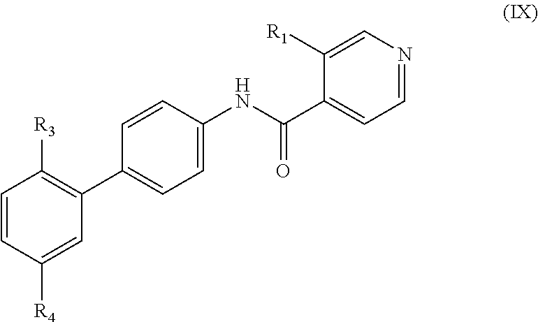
C1=CC([R4])=CC(C2=CC=C(NC(C3=CC=NC=C3[R1])=O)C=C2)=C1[R3]
